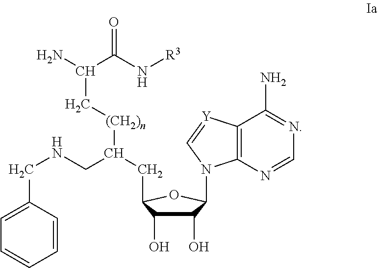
NC(C(N[R3])=O)C[(CH2)n]C(CC1C(O)C(O)C(N2C3=C(C(N)=NC=N3)[Y]=C2)O1)CNCC1=CC=CC=C1
